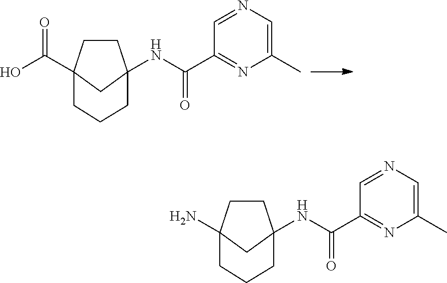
C1CC2(C(O)=O)CC1(NC(C1=NC(C)=CN=C1)=O)CCC2.C1CC2(N)CC1(NC(C1=NC(C)=CN=C1)=O)CCC2
